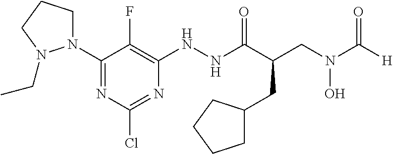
N1(C2=NC(Cl)=NC(NNC(=O)C(CN(O)C(=O)[H])CC3CCCC3)=C2F)CCCN1CC
